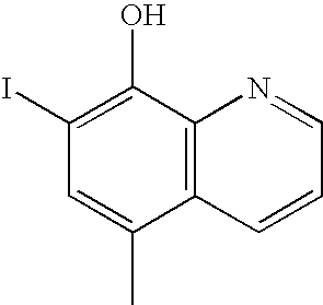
C12=C(C(O)=C(I)C=C1C)N=CC=C2
